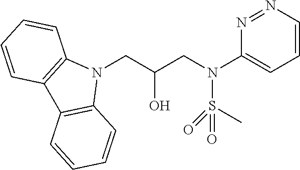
N1(CC(CN(C2=CC=CN=N2)S(C)(=O)=O)O)C2=C(C3=C1C=CC=C3)C=CC=C2
